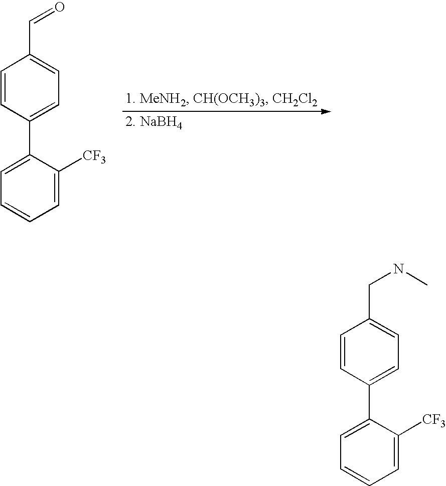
C1=C(C2=CC=C(C=O)C=C2)C([CF3])=CC=C1.C1=C(C2=CC=C(CNC)C=C2)C([CF3])=CC=C1
